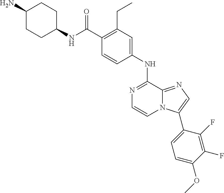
C(C1=C(CC)C=C(NC2=NC=CN3C2=NC=C3C2=CC=C(OC)C(F)=C2F)C=C1)(=O)NC1CCC(N)CC1
